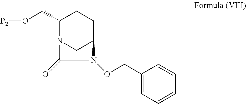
C1(CO[P2])N2CC(CC1)N(OCC1=CC=CC=C1)C2=O
